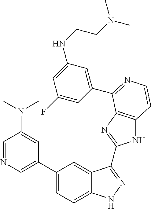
C1(C2=CN=CC(N(C)C)=C2)=CC=C2C(=C1)C(C1=NC3=C(N1)C=CN=C3C1=CC(NCCN(C)C)=CC(F)=C1)=NN2
